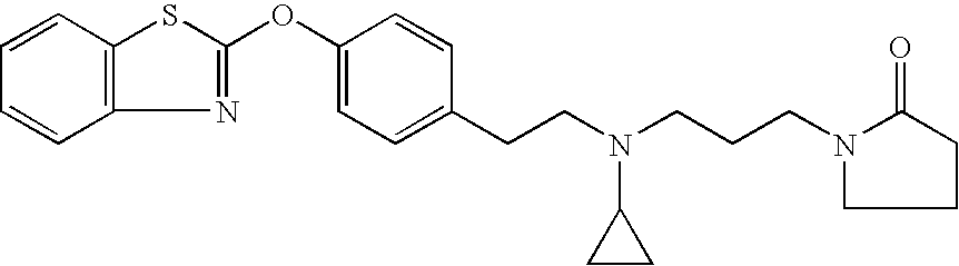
C1=CC2=C(C=C1)N=C(OC1=CC=C(CCN(CCCN3C(=O)CCC3)C3CC3)C=C1)S2
